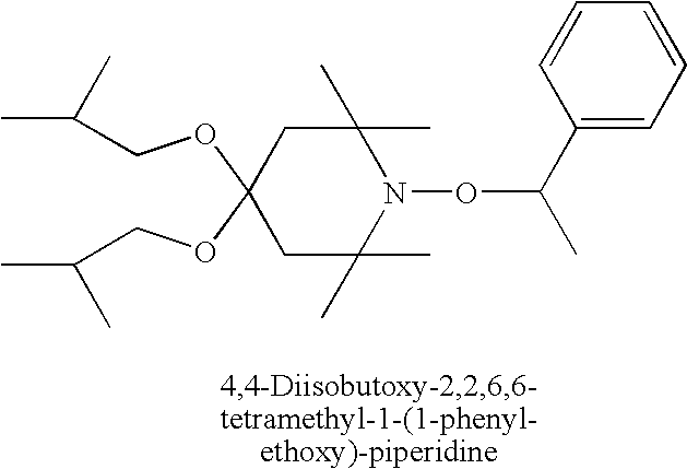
C(OC1(OCC(C)C)CC(C)(C)N(OC(C)C2=CC=CC=C2)C(C)(C)C1)C(C)C
